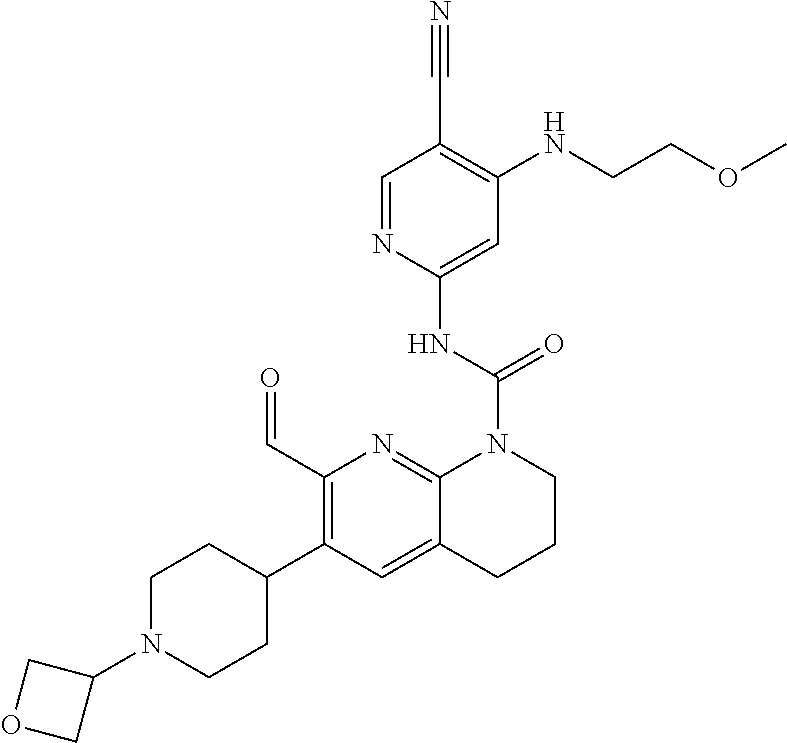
C1(C=O)=C(C2CCN(C3COC3)CC2)C=C2C(=N1)N(C(NC1=CC(NCCOC)=C(C#N)C=N1)=O)CCC2
